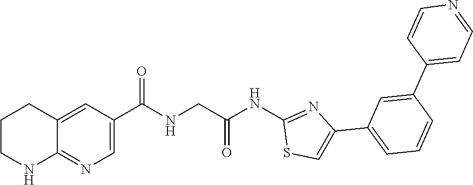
C12=CC(C(=O)NCC(NC3=NC(C4=CC=CC(C5=CC=NC=C5)=C4)=CS3)=O)=CN=C1NCCC2
